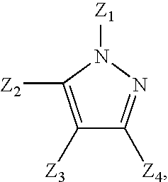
C1([Z3])=C([Z2])N([Z1])N=C1[Z4]
